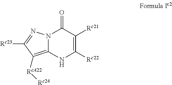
N12C(=C([RcA22][Rc24])C([Rc23])=N1)NC([Rc22])=C([Rc21])C2=O
